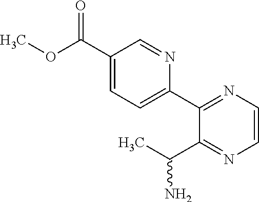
NC(C)C1=NC=CN=C1C1=CC=C(C(OC)=O)C=N1
